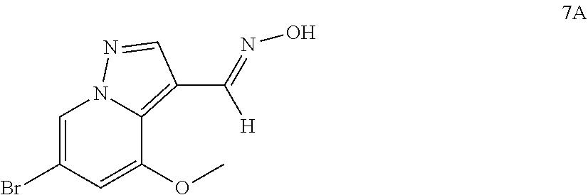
C1=C(Br)C=C(OC)C2=C(C(=NO)[H])C=NN12
